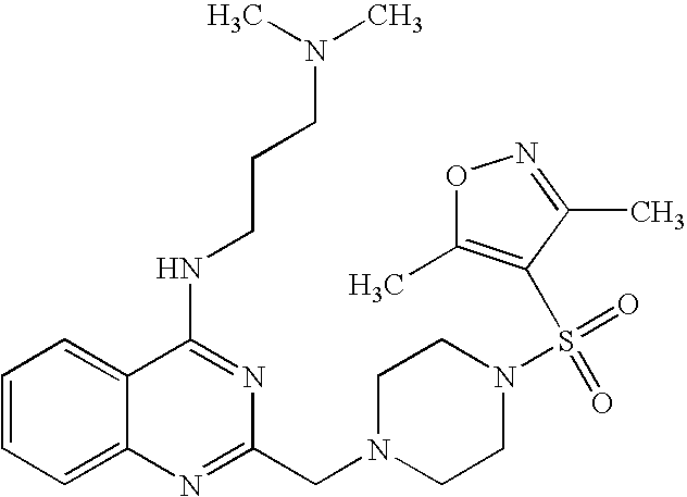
C1=CC=C2C(=C1)C(NCCCN(C)C)=NC(CN1CCN(S(=O)(=O)C3=C(C)ON=C3C)CC1)=N2
